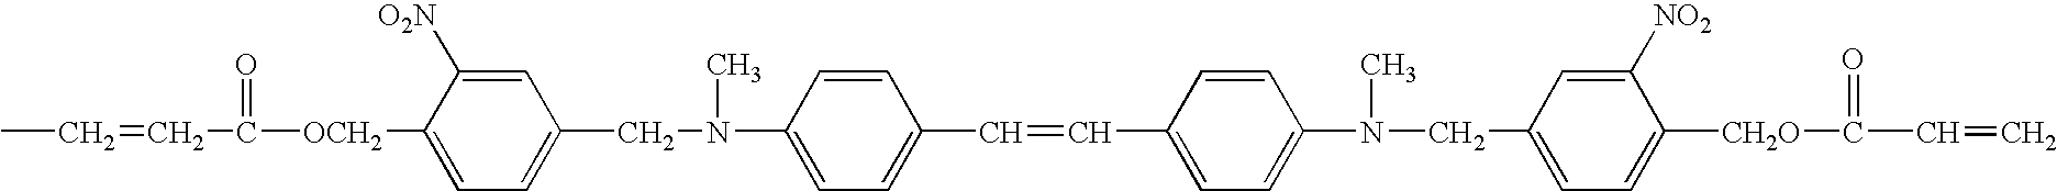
CC=CC(=O)[OCH2]C1=CC=C(CN(C)C2=CC=C(C=CC3=CC=C(N(C)CC4=CC=C([CH2O]C(C=C)=O)C([NO2])=C4)C=C3)C=C2)C=C1[O2N]
